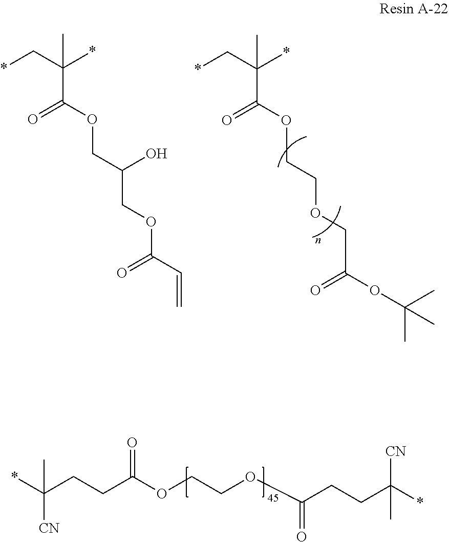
*CC(*)(C(OCCOCC(OC(C)(C)C)=O)=O)C.*CC(*)(C(OCC(COC(C=C)=O)O)=O)C.*C(CCC(OCCOC(CCC(*)([CN])C)=O)=O)([CN])C
